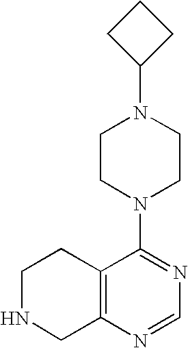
N1CC2=C(CC1)C(N1CCN(C3CCC3)CC1)=NC=N2
